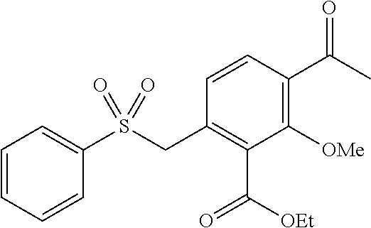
C1=CC(C(C)=O)=C([OMe])C(C([OEt])=O)=C1CS(C1=CC=CC=C1)(=O)=O
